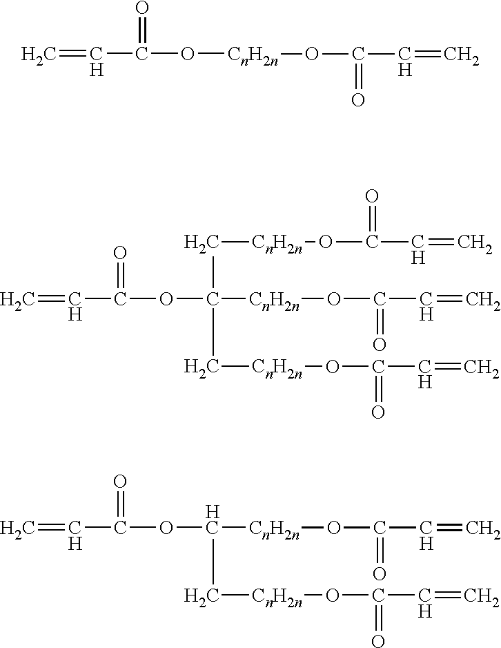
C=CC(O[CnH2n]OC(C=C)=O)=O.C=CC(OC([CnH2n]OC(C=C)=O)(C[CnH2n]OC(C=C)=O)C[CnH2n]OC(C=C)=O)=O.C=CC(OC([CnH2n]OC(C=C)=O)C[CnH2n]OC(C=C)=O)=O
